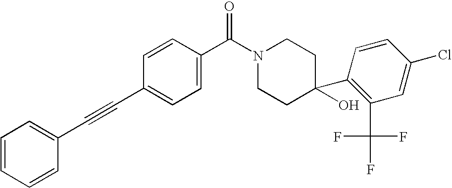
C1=CC=CC(C#CC2=CC=C(C(N3CCC(C4=C(C(F)(F)F)C=C(Cl)C=C4)(O)CC3)=O)C=C2)=C1
